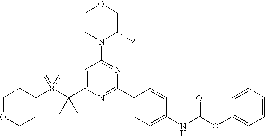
C1CN(C2=NC(C3=CC=C(NC(OC4=CC=CC=C4)=O)C=C3)=NC(C3(S(C4CCOCC4)(=O)=O)CC3)=C2)C(C)CO1
